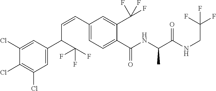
C1(Cl)=CC(C(C=CC2=CC=C(C(NC(C(NCC(F)(F)F)=O)C)=O)C(C(F)(F)F)=C2)C(F)(F)F)=CC(Cl)=C1Cl
